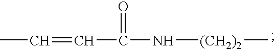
CC=CC(N[(CH2)2]C)=O
